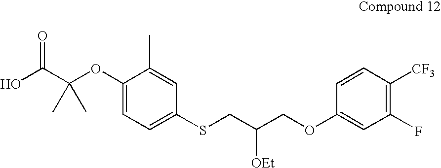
OC(C(OC1=CC=C(SCC(COC2=CC(F)=C([CF3])C=C2)[OEt])C=C1C)(C)C)=O
